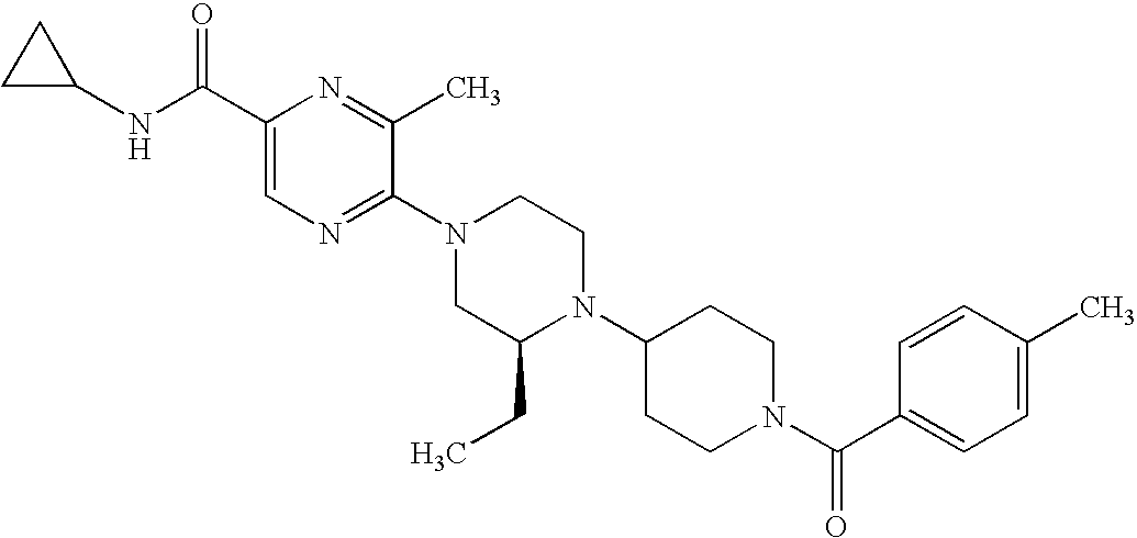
C1(C(NC2CC2)=O)=CN=C(N2CC(CC)N(C3CCN(C(C4=CC=C(C)C=C4)=O)CC3)CC2)C(C)=N1
